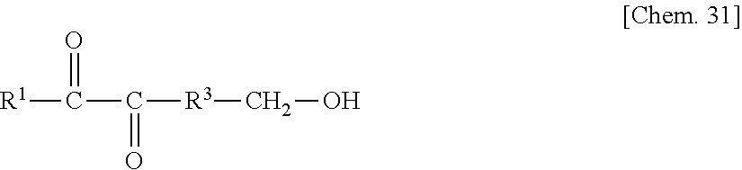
C([R1])(=O)C(=O)[R3]CO
